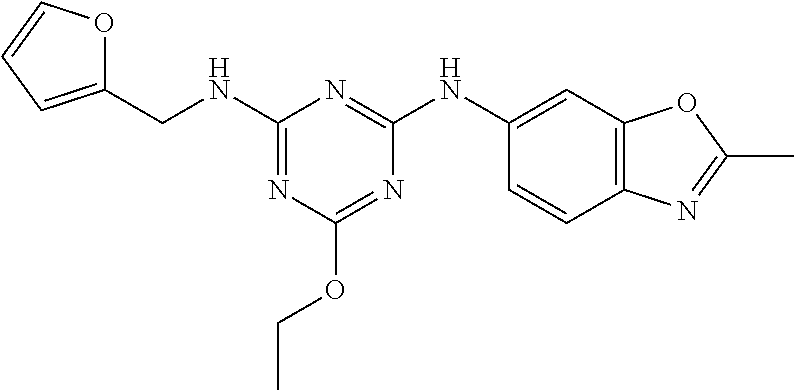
C1(NCC2=CC=CO2)=NC(OCC)=NC(NC2=CC3=C(C=C2)N=C(C)O3)=N1
